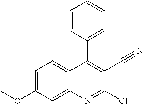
C1=CC(C2=C(C#N)C(Cl)=NC3=CC(OC)=CC=C23)=CC=C1
